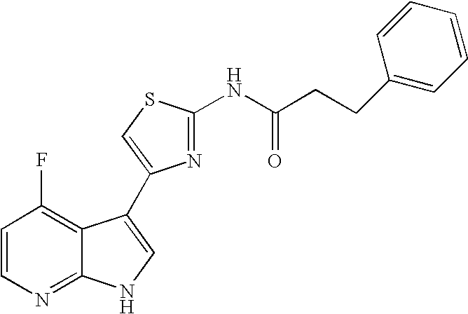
C1=CN=C2C(=C1F)C(C1=CSC(NC(CCC3=CC=CC=C3)=O)=N1)=CN2
